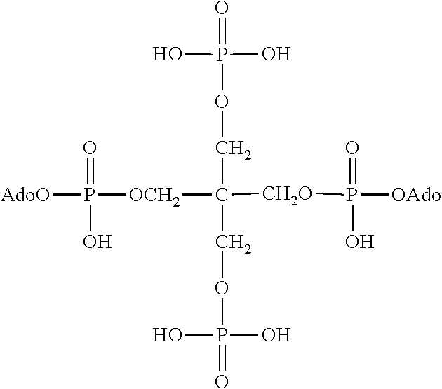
[AdoO]P(=O)(O)[OCH2]C([CH2O]P(=O)([OAdo])O)(COP(O)(O)=O)COP(O)(O)=O
